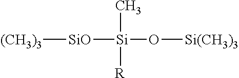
[(CH3)3][SiO][Si](O[Si(CH3)3])(C)[R]
